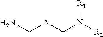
C([A]CN([R2])[R1])N
